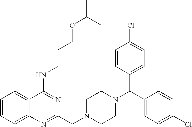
C1=CC=C2C(=C1)C(NCCCOC(C)C)=NC(CN1CCN(C(C3=CC=C(Cl)C=C3)C3=CC=C(Cl)C=C3)CC1)=N2
